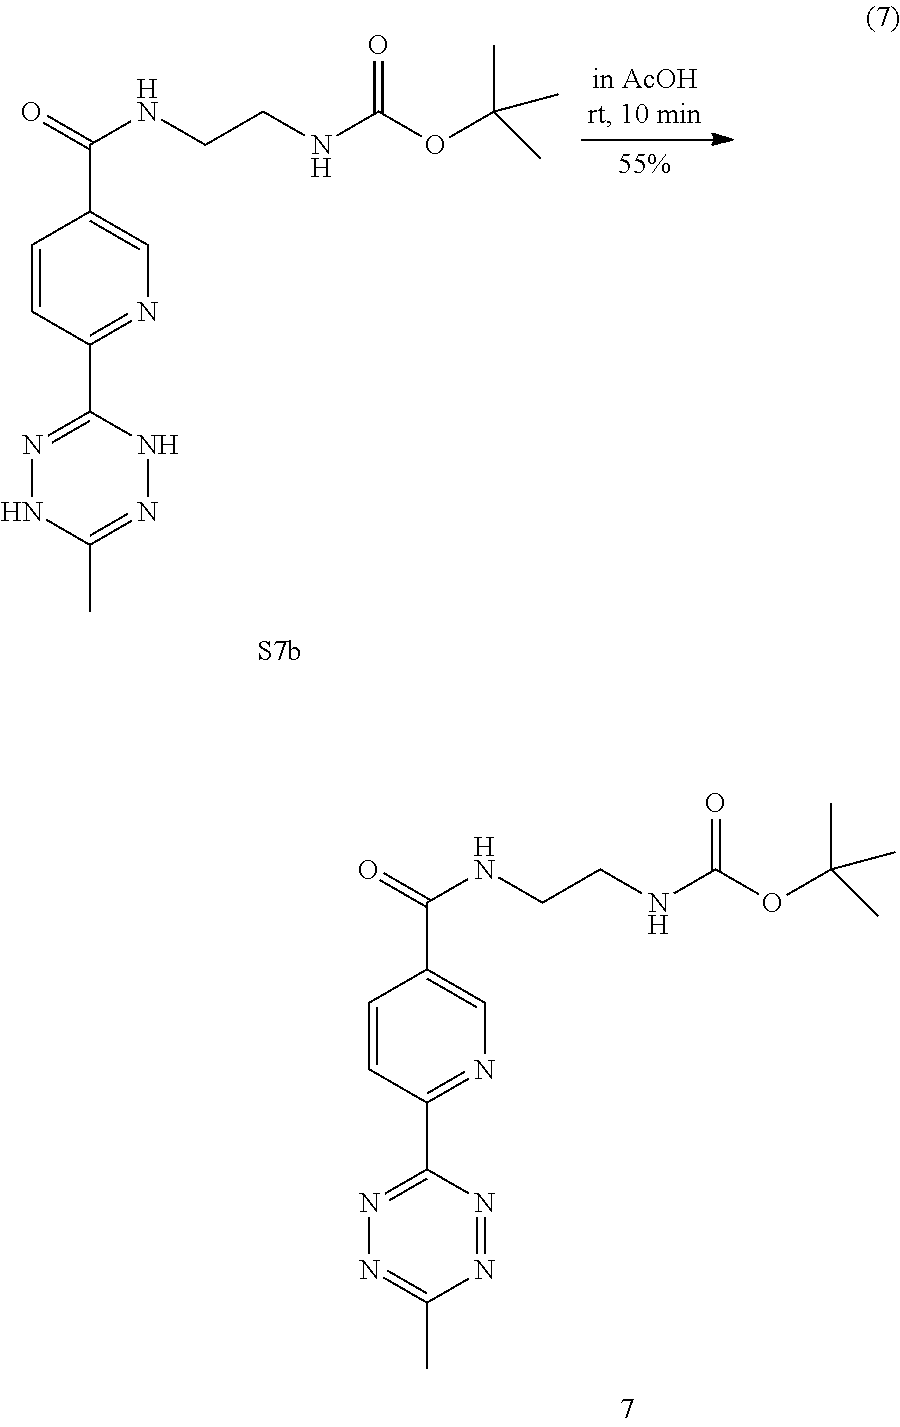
C1=CC(C2=NN=C(C)N=N2)=NC=C1C(=O)NCCNC(OC(C)(C)C)=O.C1=CC(C2=NNC(C)=NN2)=NC=C1C(=O)NCCNC(OC(C)(C)C)=O
